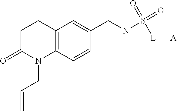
C1C(=O)N(CC=C)C2=C(C1)C=C(CNS(=O)(=O)[L][A])C=C2
